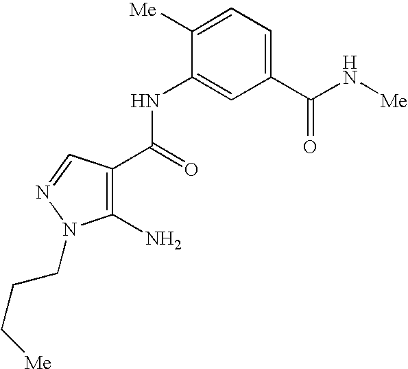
C1(NC(C2=C(N)N(CCC[Me])N=C2)=O)=CC(C(N[Me])=O)=CC=C1[Me]
